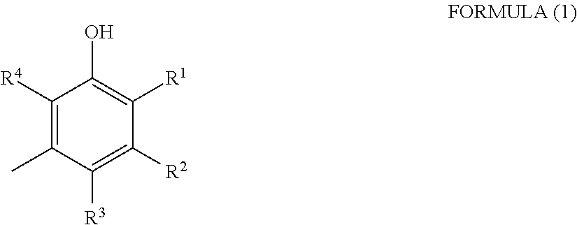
C1([R4])=C(C)C([R3])=C([R2])C([R1])=C1O
